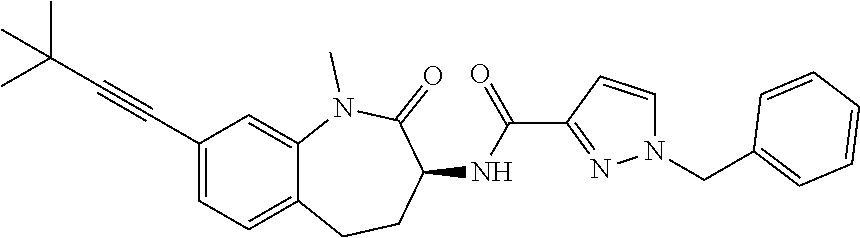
C(C1=CC=C2C(=C1)N(C)C(=O)C(NC(=O)C1=NN(CC3=CC=CC=C3)C=C1)CC2)#CC(C)(C)C
